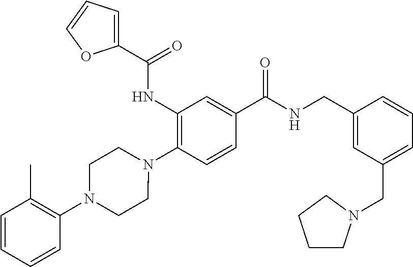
C1(NC(=O)C2=CC=CO2)=C(N2CCN(C3=C(C)C=CC=C3)CC2)C=CC(C(=O)NCC2=CC(CN3CCCC3)=CC=C2)=C1
